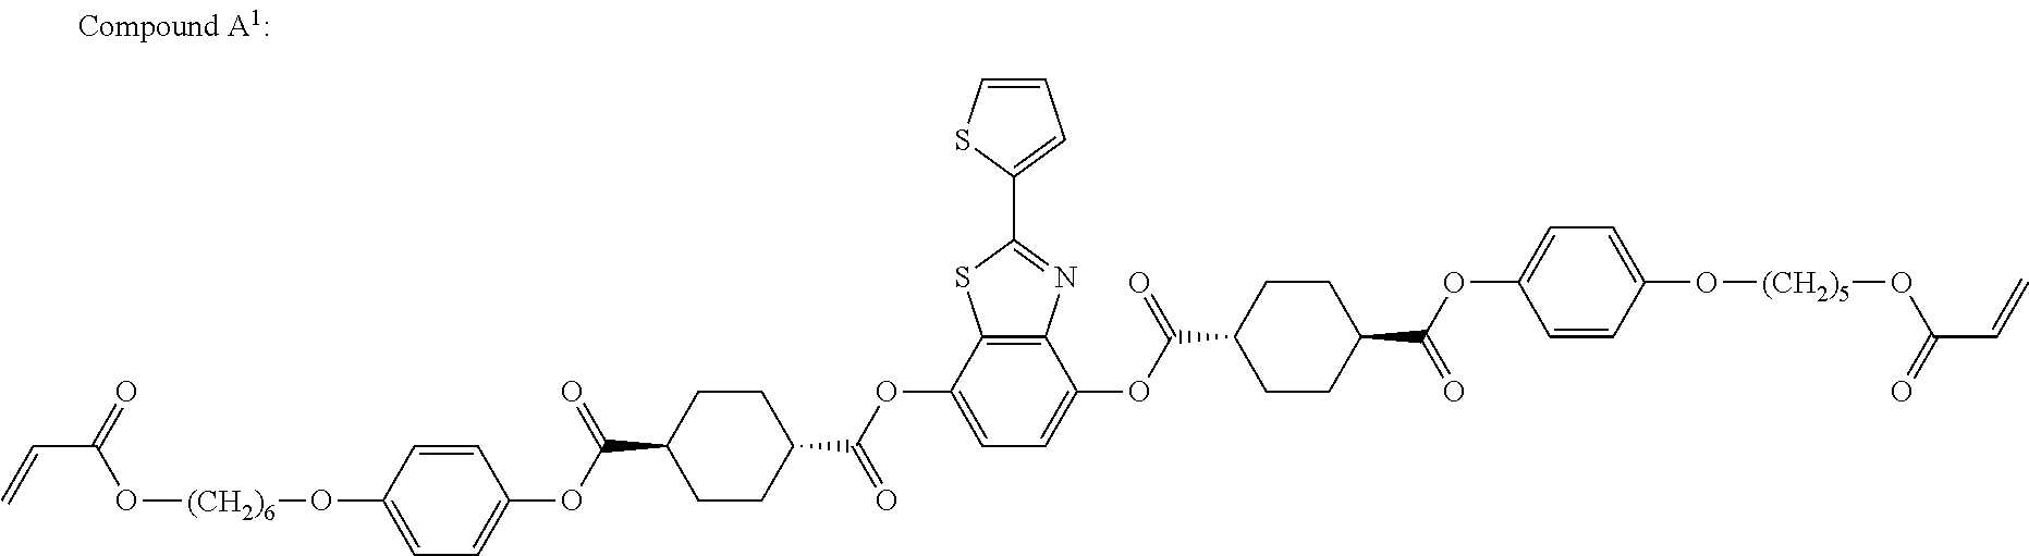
C(C(=O)O[(CH2)6]OC1=CC=C(OC(C2CCC(C(=O)OC3=CC=C(OC(=O)C4CCC(C(=O)OC5=CC=C(O[(CH2)5]OC(=O)C=C)C=C5)CC4)C4=C3SC(C3=CC=CS3)=N4)CC2)=O)C=C1)=C
